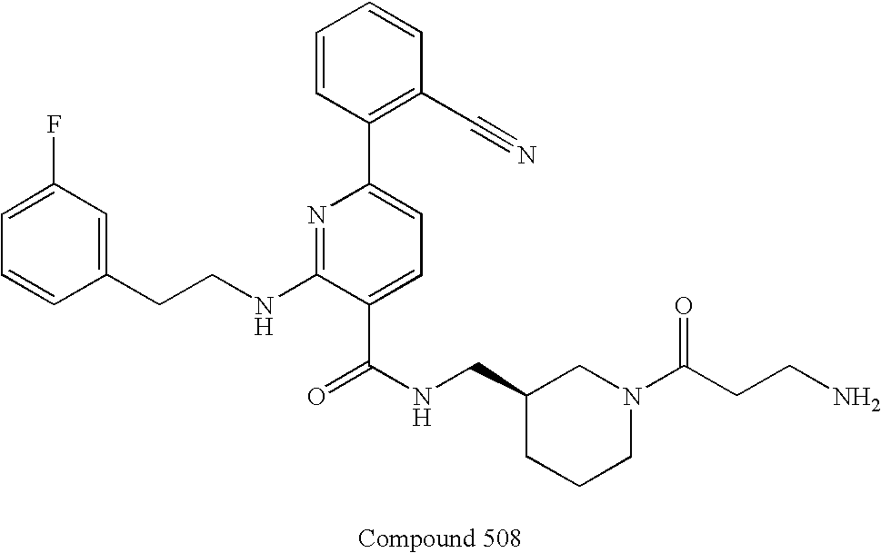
C1=CC(CCNC2=NC(C3=C(C#N)C=CC=C3)=CC=C2C(NCC2CCCN(C(CCN)=O)C2)=O)=CC(F)=C1
